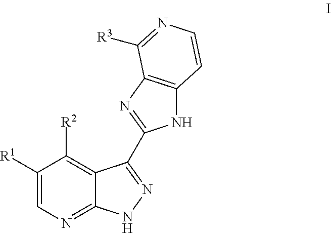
C1([R1])=CN=C2C(=C1[R2])C(C1=NC3=C(N1)C=CN=C3[R3])=NN2
